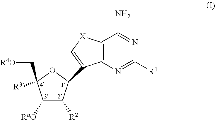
C1([RaO])C([R2])C(C2=C[X]C3=C2N=C([R1])N=C3N)OC1([R3])C[R4O]
